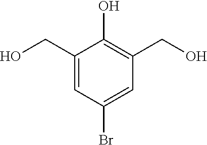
C1(CO)=CC(Br)=CC(CO)=C1O
